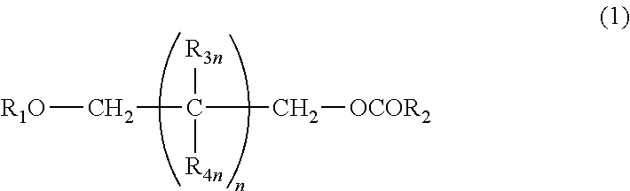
[R1O]CC(C[OCOR2])([R3n])[R4n]
